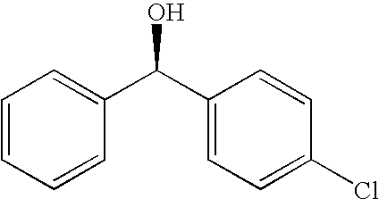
C1=CC=CC(C(C2=CC=C(Cl)C=C2)O)=C1
